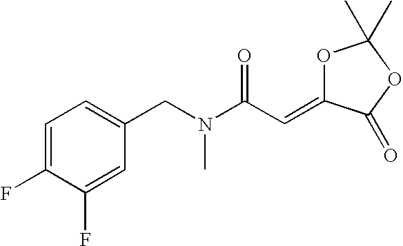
C1=C(F)C(F)=CC(CN(C(C=C2OC(C)(C)OC2=O)=O)C)=C1
